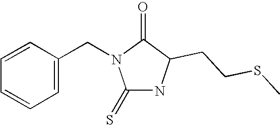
C1=C(CN2C(=S)NC(CCSC)C2=O)C=CC=C1
